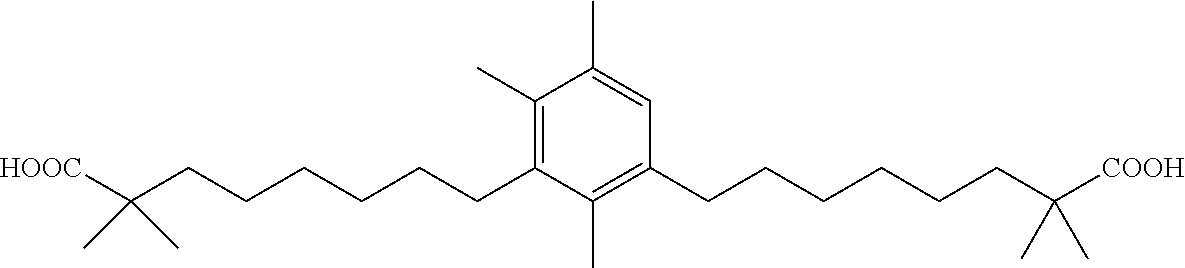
C1(C)=C(CCCCCCC(C)(C)[HOOC])C(C)=C(CCCCCCC(C)(C)[COOH])C=C1C
